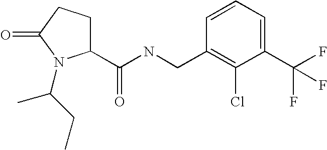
C(NCC1=C(Cl)C(C(F)(F)F)=CC=C1)(=O)C1CCC(=O)N1C(CC)C
